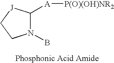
C1([A][P(O)(OH)NR2])N(B)CC[J]1
